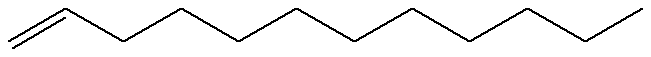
C=CCCCCCCCCCC
